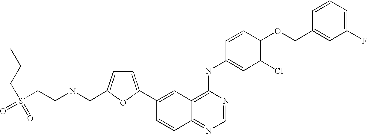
C1(C2=CC=C(CNCCS(=O)(CCC)=O)O2)=CC2=C(NC3=CC(Cl)=C(OCC4=CC(F)=CC=C4)C=C3)N=CN=C2C=C1
